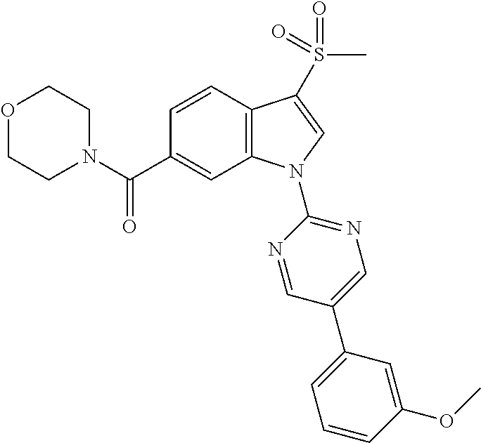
N1(C(C2=CC3=C(C=C2)C(S(C)(=O)=O)=CN3C2=NC=C(C3=CC=CC(OC)=C3)C=N2)=O)CCOCC1
